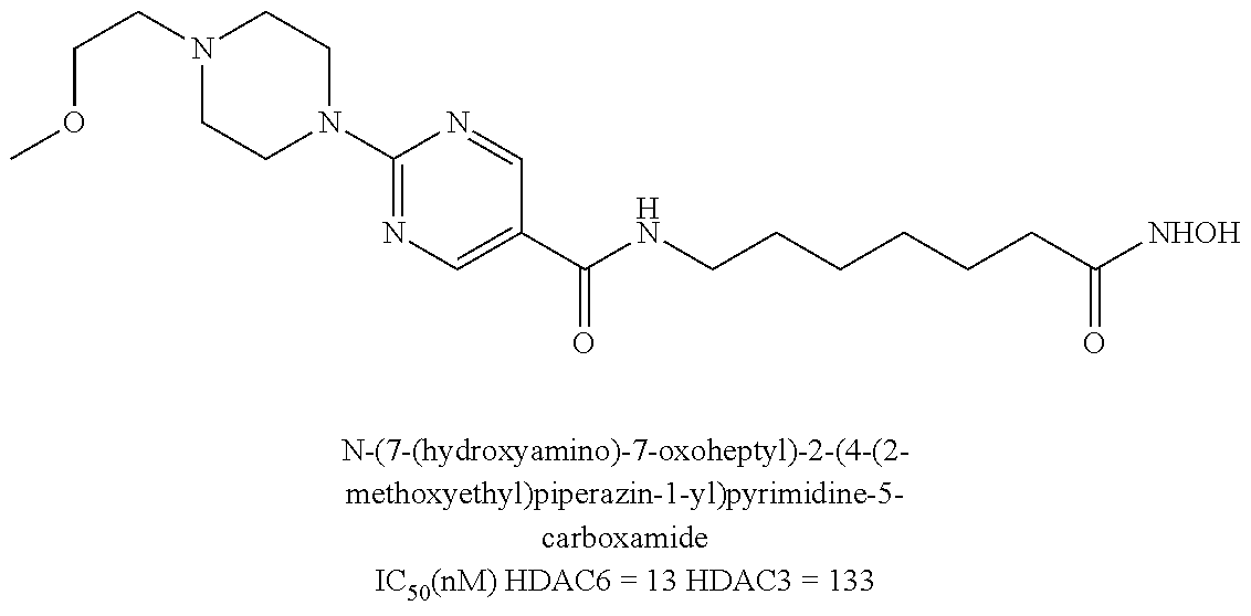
N1(C2=NC=C(C(NCCCCCCC([NHOH])=O)=O)C=N2)CCN(CCOC)CC1
